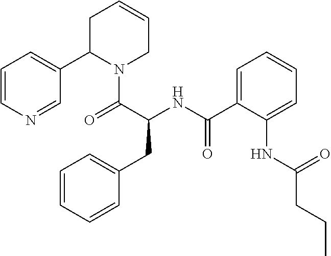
C1=CC=C(CC(C(=O)N2C(C3=CC=CN=C3)CC=CC2)NC(C2=CC=CC=C2NC(CCC)=O)=O)C=C1
